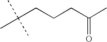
CC(CCCC(C)=O)(C)C
